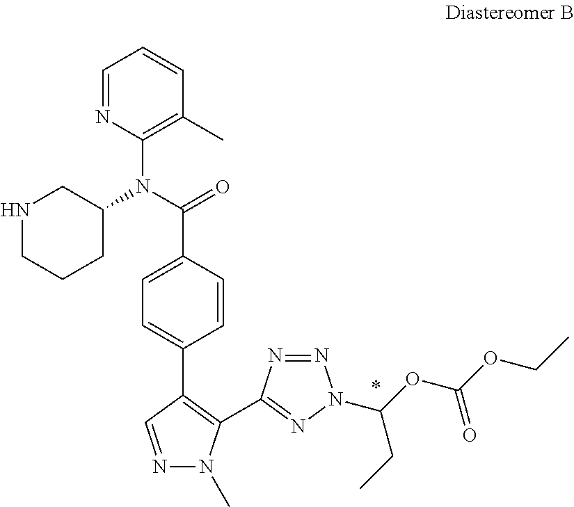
C1=NC(N(C(=O)C2=CC=C(C3=C(C4=NN(C(OC(OCC)=O)CC)N=N4)N(C)N=C3)C=C2)C2CNCCC2)=C(C)C=C1
